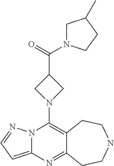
C12=CC=NN1C(N1CC(C(=O)N3CC(C)CC3)C1)=C1C(=N2)CCNCC1
